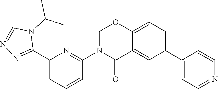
C1(C2=NN=CN2C(C)C)=CC=CC(N2C(=O)C3=CC(C4=CC=NC=C4)=CC=C3OC2)=N1
